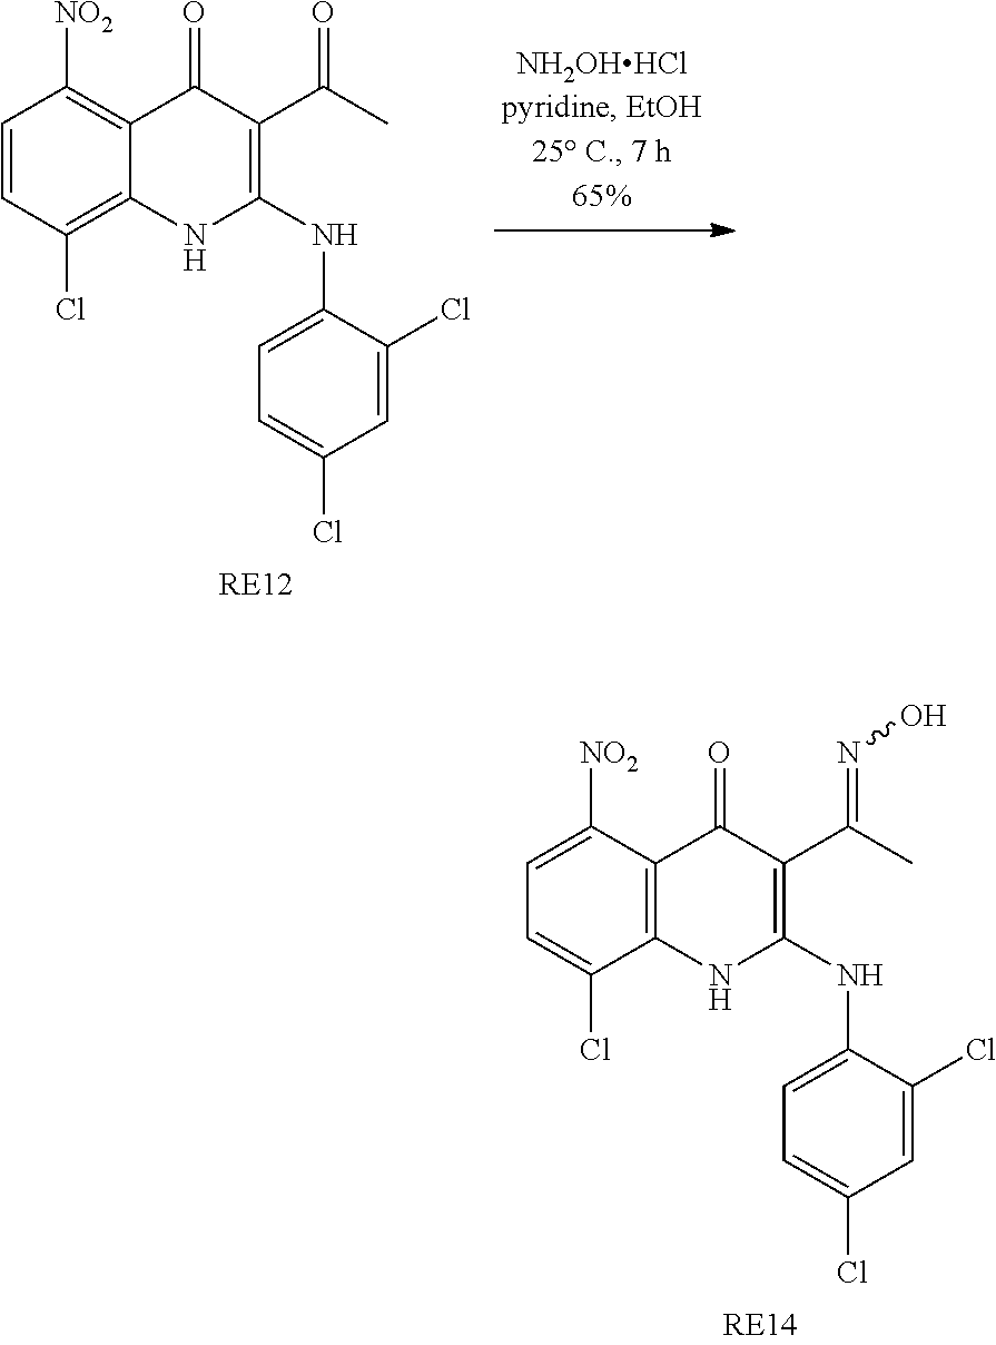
C1=CC(Cl)=C2C(=C1[NO2])C(=O)C(C(C)=O)=C(NC1=CC=C(Cl)C=C1Cl)N2.C1=C([NO2])C2=C(C(Cl)=C1)NC(NC1=CC=C(Cl)C=C1Cl)=C(C(C)=NO)C2=O
